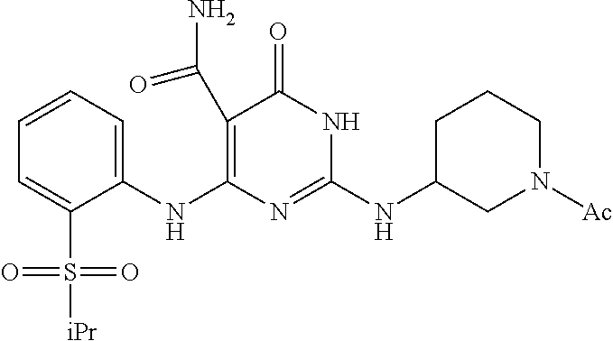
C1(C(N)=O)=C(NC2=CC=CC=C2S([iPr])(=O)=O)N=C(NC2CN([Ac])CCC2)NC1=O
